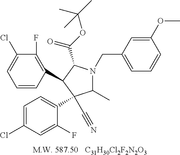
[C31H30Cl2F2N2O3].C1=CC(C2C(C(OC(C)(C)C)=O)N(CC3=CC=CC(OC)=C3)C(C)C2(C2=CC=C(Cl)C=C2F)C#N)=C(F)C(Cl)=C1
